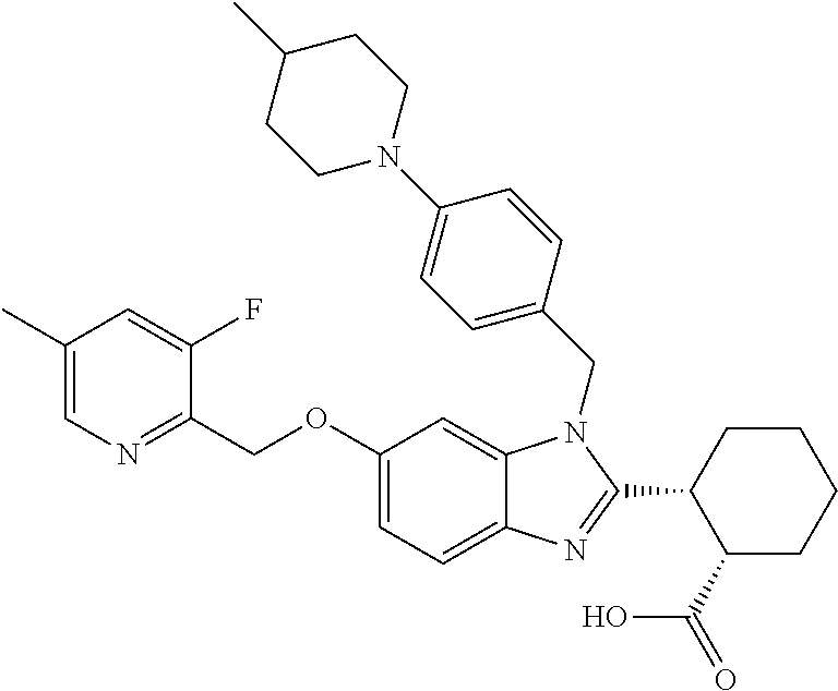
C1(OCC2=NC=C(C)C=C2F)=CC=C2C(=C1)N(CC1=CC=C(N3CCC(C)CC3)C=C1)C(C1C(C(=O)O)CCCC1)=N2
